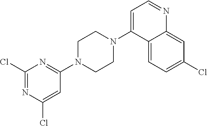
ClC1=NC(Cl)=CC(N2CCN(C3=CC=NC4=CC(Cl)=CC=C34)CC2)=N1
